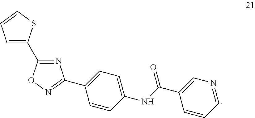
C1=C(C2=NC(C3=CC=C(NC(C4=CN=CC=C4)=O)C=C3)=NO2)SC=C1
